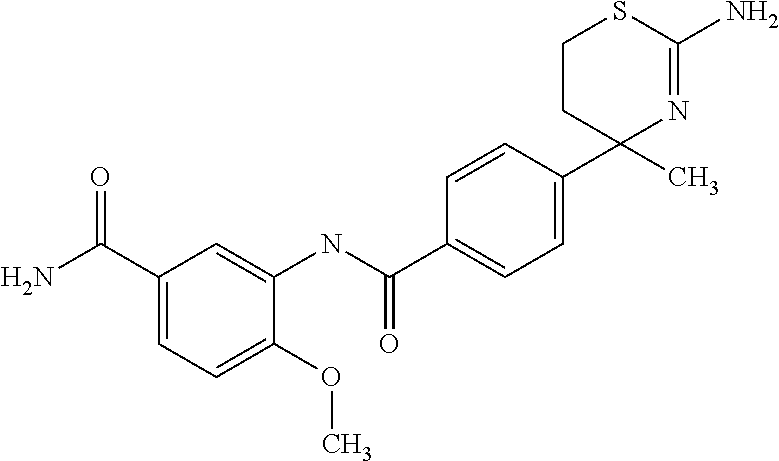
C1=CC(C2(C)N=C(N)SCC2)=CC=C1C(NC1=CC(C(N)=O)=CC=C1OC)=O
